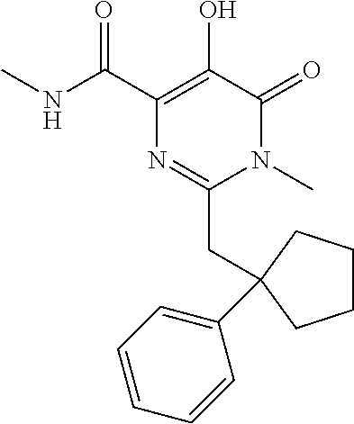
C1(C(NC)=O)=C(O)C(=O)N(C)C(CC2(C3=CC=CC=C3)CCCC2)=N1
